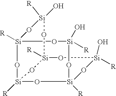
[Si]12([R])O[Si]([R])(O)O[Si]3([R])O[Si]([R])(O1)O[Si]([R])(O[Si]([R])(O)O2)O[Si](O)([R])O3
